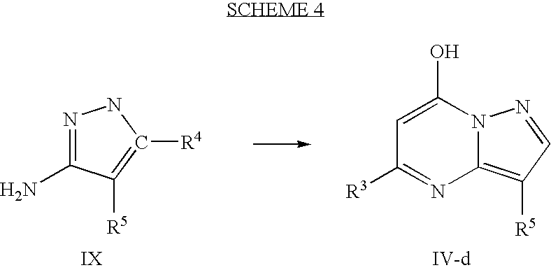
N1=C(N)C([R5])=C([R4])N1.C12=C([R5])C=NN1C(O)=CC([R3])=N2
